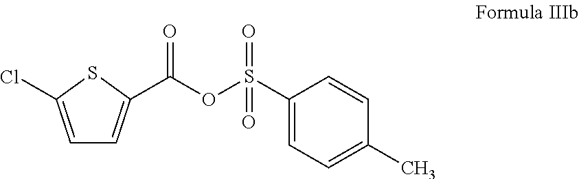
C1=C(Cl)SC(C(OS(C2=CC=C(C)C=C2)(=O)=O)=O)=C1
